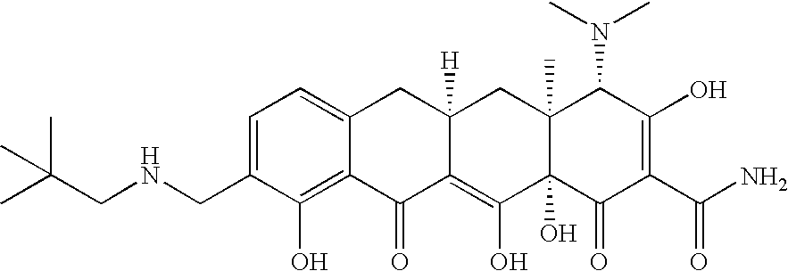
N(CC1=CC=C2C(=C1O)C(=O)C1=C(O)C3(O)C(C)(CC1([H])C2)C(N(C)C)C(O)=C(C(N)=O)C3=O)CC(C)(C)C
